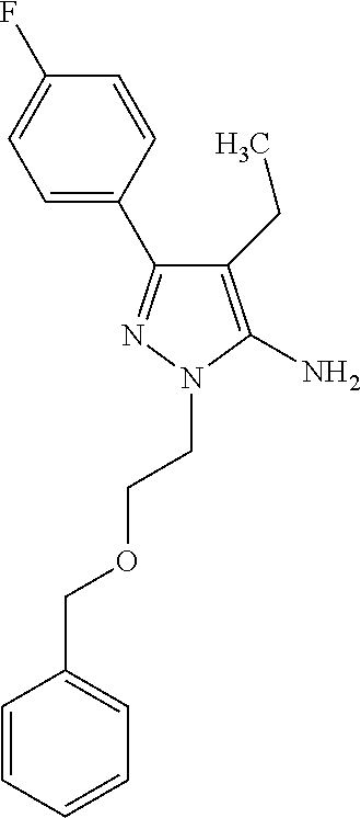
C1=CC(C2=NN(CCOCC3=CC=CC=C3)C(N)=C2CC)=CC=C1F
